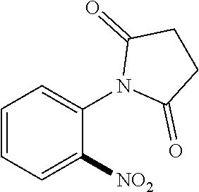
C1=CC=C(N2C(=O)CCC2=O)C([NO2])=C1
